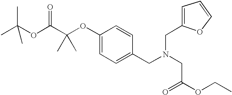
C1(CN(CC(=O)OCC)CC2=CC=CO2)=CC=C(OC(C(OC(C)(C)C)=O)(C)C)C=C1
